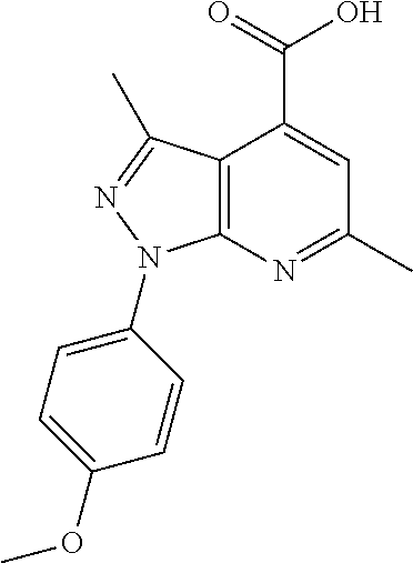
C12=C(N=C(C)C=C1C(=O)O)N(C1=CC=C(OC)C=C1)N=C2C
